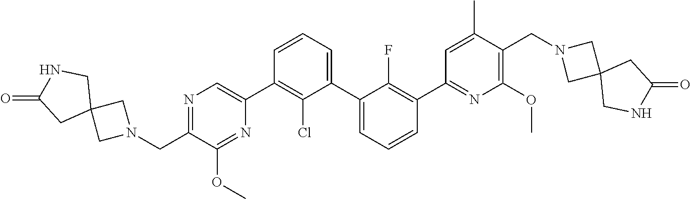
C1(C2=CN=C(CN3CC4(C3)CNC(=O)C4)C(OC)=N2)=C(Cl)C(C2=CC=CC(C3=NC(OC)=C(CN4CC5(C4)CNC(=O)C5)C(C)=C3)=C2F)=CC=C1
